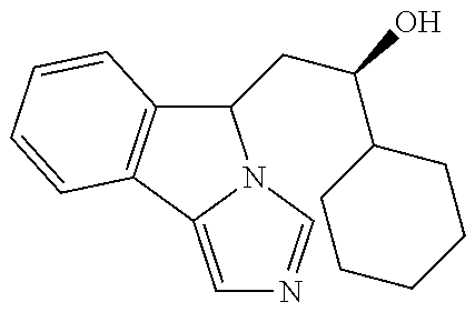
C1(CC(C2CCCCC2)O)C2=C(C3=CN=CN13)C=CC=C2
